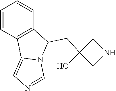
C1=CC2=C(C=C1)C(CC1(O)CNC1)N1C2=CN=C1
